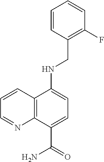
C12=C(C(C(=O)N)=CC=C1NCC1=C(F)C=CC=C1)N=CC=C2
